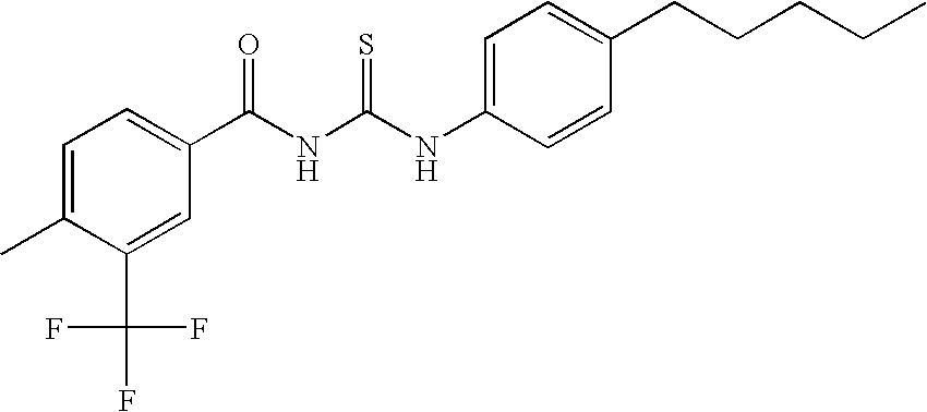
C(NC(NC1=CC=C(CCCCC)C=C1)=S)(=O)C1=CC=C(C)C(C(F)(F)F)=C1
